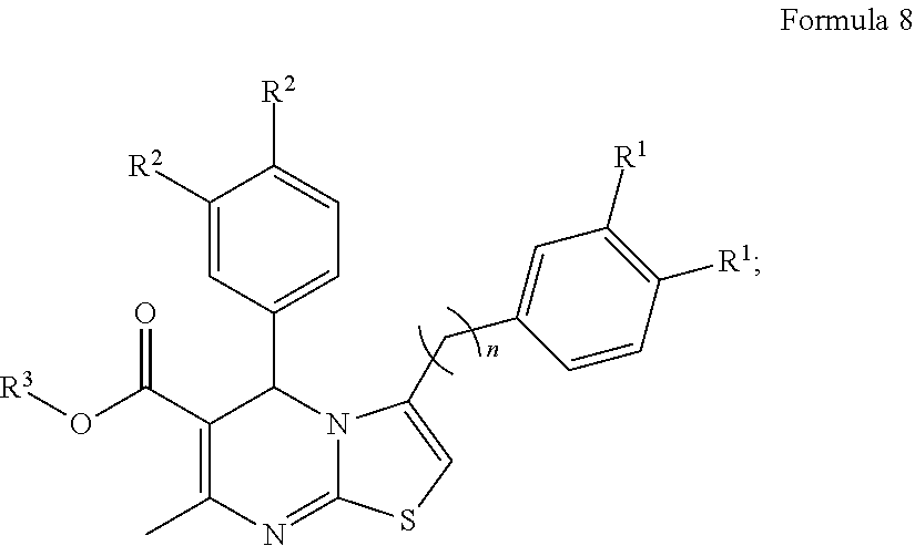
C1(C(O[R3])=O)=C(C)N=C2N(C1C1=CC=C([R2])C([R2])=C1)C(CC1=CC([R1])=C([R1])C=C1)=CS2
